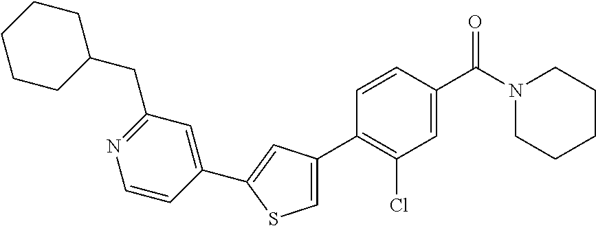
C1(C2=C(Cl)C=C(C(N3CCCCC3)=O)C=C2)=CSC(C2=CC(CC3CCCCC3)=NC=C2)=C1
